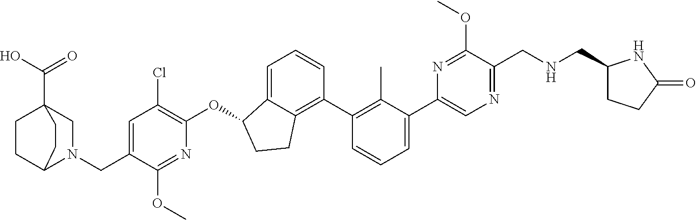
O(C1C2=CC=CC(C3=C(C)C(C4=CN=C(CNCC5CCC(=O)N5)C(OC)=N4)=CC=C3)=C2CC1)C1=C(Cl)C=C(CN2CC3(C(=O)O)CCC2CC3)C(OC)=N1
